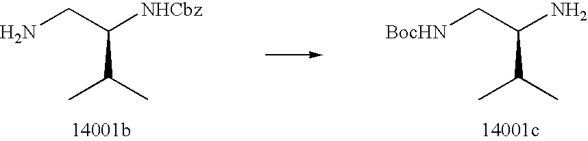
[BocHN]CC(N)C(C)C.NCC([NHCbz])C(C)C
